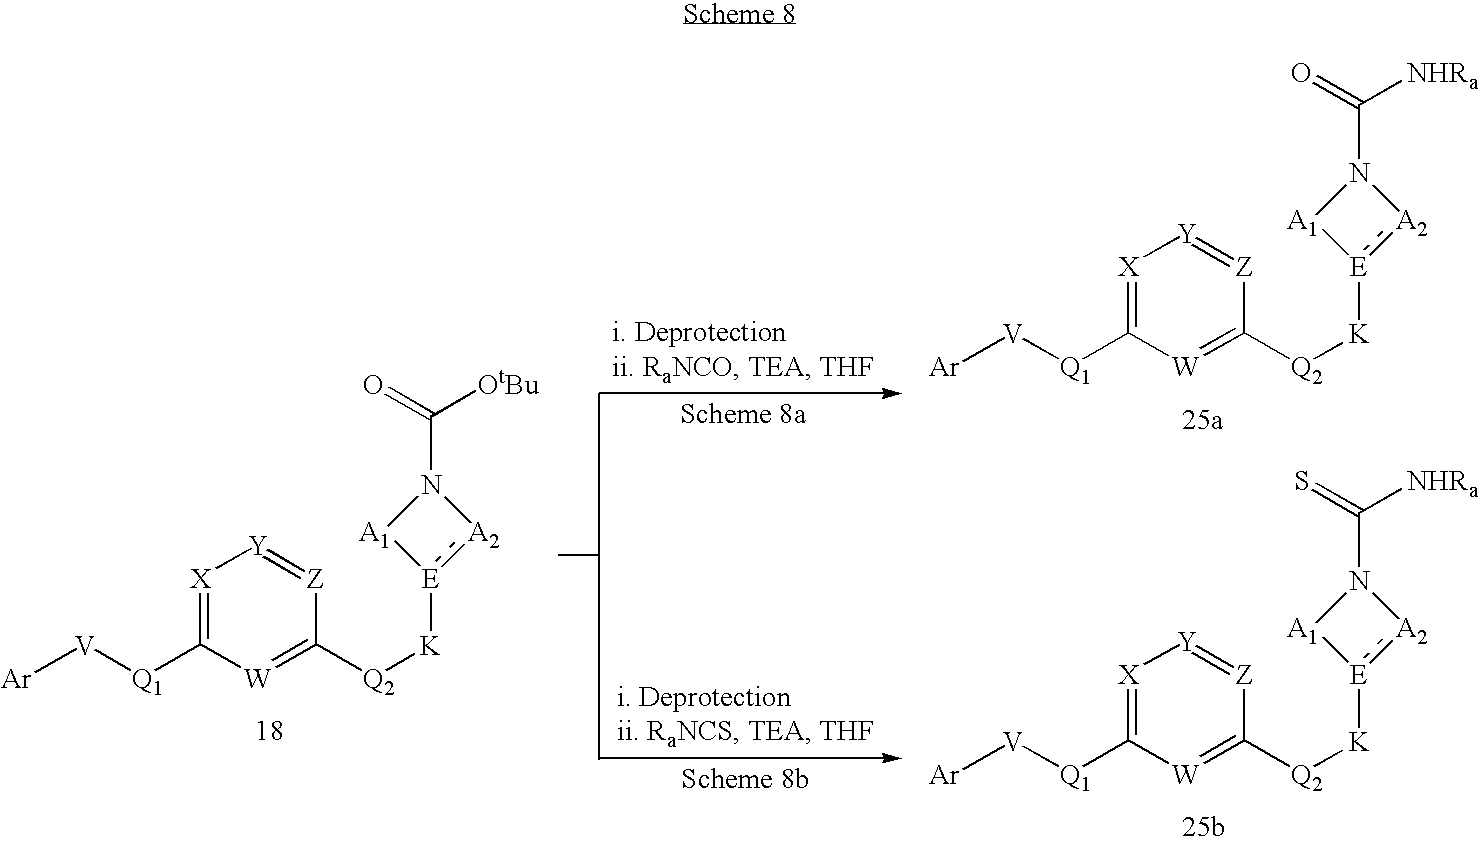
[X]1=C([Q1][V][Ar])[W]=C([Q2][K][E]2:[A2]N(C(=O)[OtBu])[A1]2)[Z]=[Y]1.[X]1=C([Q1][V][Ar])[W]=C([Q2][K][E]2:[A2]N(C(=O)[NHRa])[A1]2)[Z]=[Y]1.[X]1=C([Q1][V][Ar])[W]=C([Q2][K][E]2:[A2]N(C(=S)[NHRa])[A1]2)[Z]=[Y]1
